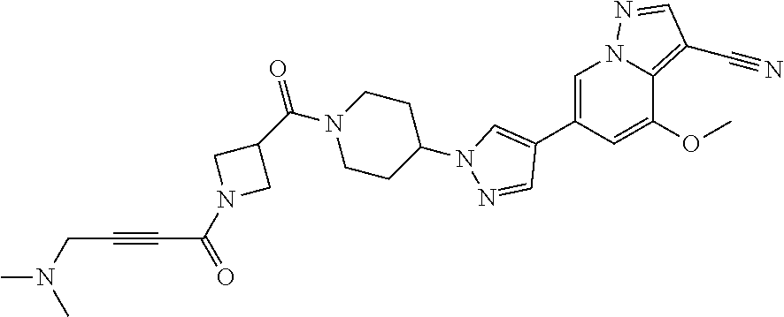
C1=C(C2=CN(C3CCN(C(C4CN(C(=O)C#CCN(C)C)C4)=O)CC3)N=C2)C=C(OC)C2=C(C#N)C=NN12
